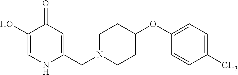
C1(O)=CNC(CN2CCC(OC3=CC=C(C)C=C3)CC2)=CC1=O
